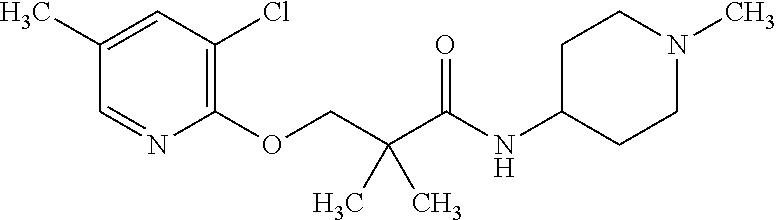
C1(C)=CC(Cl)=C(OCC(C(NC2CCN(C)CC2)=O)(C)C)N=C1
